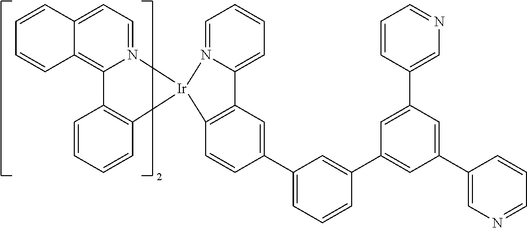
C12=C(C=CC(C3=CC=CC(C4=CC(C5=CN=CC=C5)=CC(C5=CN=CC=C5)=C4)=C3)=C1)[Ir]1(N3=CC=CC=C23)N2=CC=C3C(=C2C2=C1C=CC=C2)C=CC=C3
